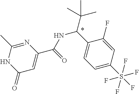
N1=C(C)NC(=O)C=C1C(=O)NC(C1=CC=C(S(F)(F)(F)(F)F)C=C1F)C(C)(C)C
